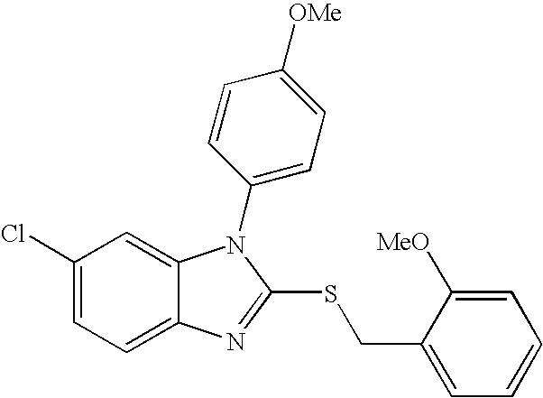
C1(Cl)=CC=C2C(=C1)N(C1=CC=C([OMe])C=C1)C(SCC1=CC=CC=C1[MeO])=N2
